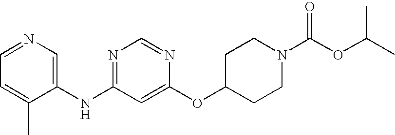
C1=NC=C(NC2=NC=NC(OC3CCN(C(OC(C)C)=O)CC3)=C2)C(C)=C1
